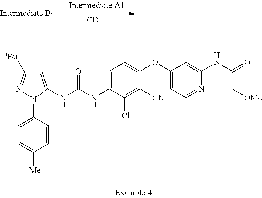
[CDI].C1=C(NC(NC2=CC=C(OC3=CC=NC(NC(=O)C[OMe])=C3)C([CN])=C2Cl)=O)N(C2=CC=C([Me])C=C2)N=C1[tBu]
